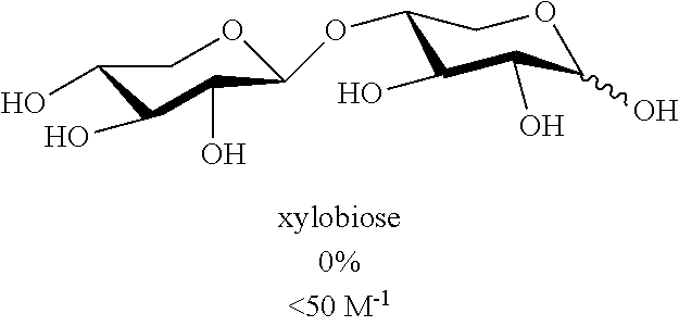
C1(OC2C(O)C(O)C(O)OC2)OCC(O)C(O)C1O
